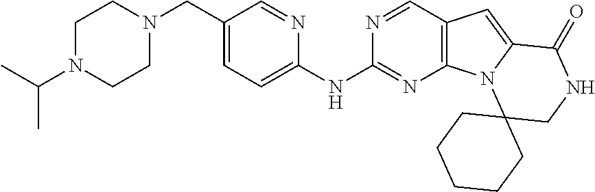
C1(CN2CCN(C(C)C)CC2)=CC=C(NC2=NC3=C(C=N2)C=C2N3C3(CNC2=O)CCCCC3)N=C1
